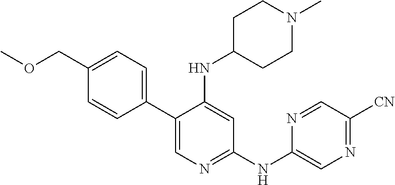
C1(C2=CN=C(NC3=CN=C([CN])C=N3)C=C2NC2CCN(C)CC2)=CC=C(COC)C=C1
